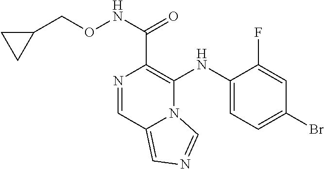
C1(NC2=C(C(NOCC3CC3)=O)N=CC3=CN=CN23)=CC=C(Br)C=C1F
